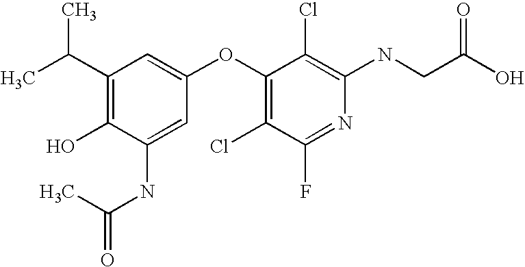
N(C1=C(Cl)C(OC2=CC(C(C)C)=C(O)C(NC(C)=O)=C2)=C(Cl)C(F)=N1)CC(O)=O
